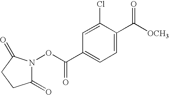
C1=C(Cl)C(C([OCH3])=O)=CC=C1C(ON1C(=O)CCC1=O)=O
